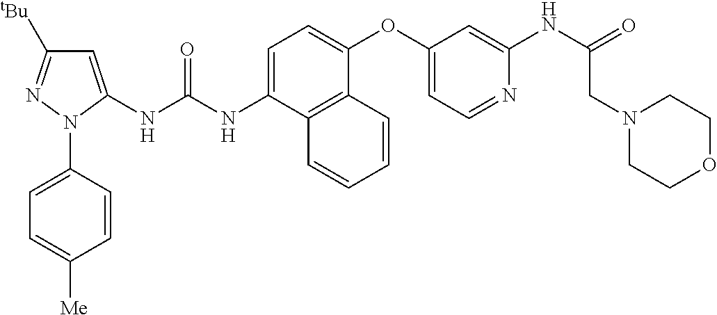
C1=C(NC(NC2=CC([tBu])=NN2C2=CC=C([Me])C=C2)=O)C2=C(C(OC3=CC=NC(NC(=O)CN4CCOCC4)=C3)=C1)C=CC=C2
